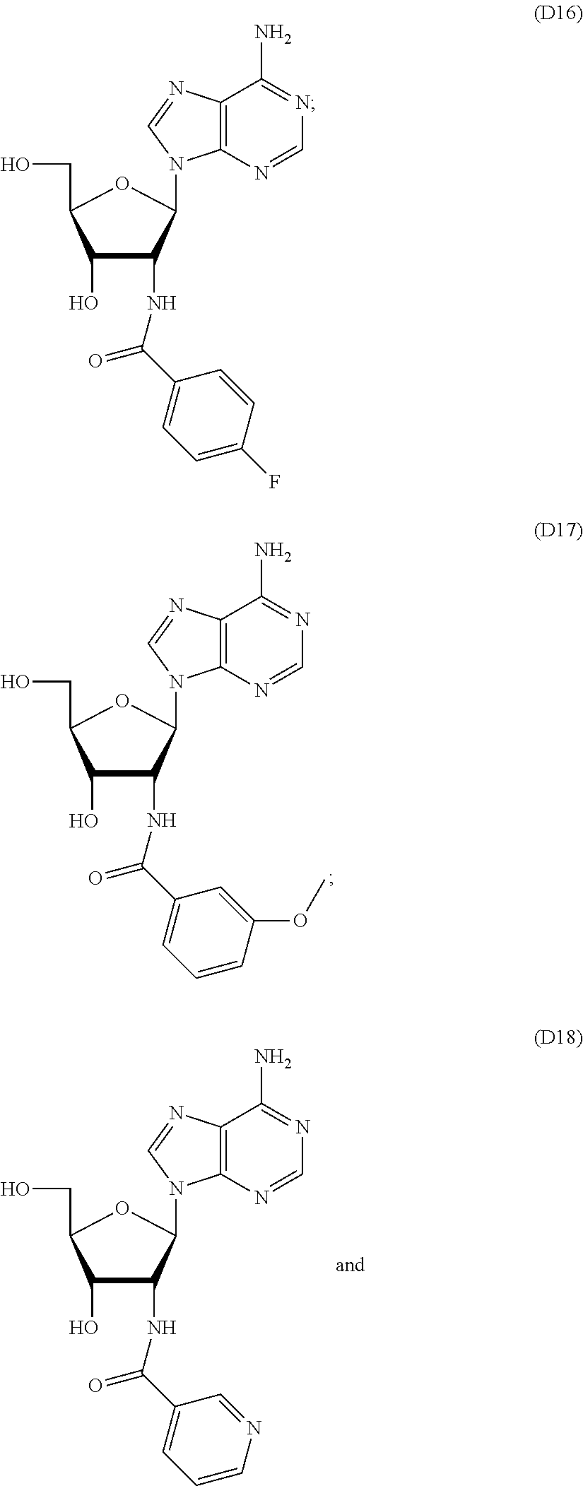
C1(O)C(NC(C2=CC=CC(OC)=C2)=O)C(N2C3=C(N=C2)C(N)=NC=N3)OC1CO.C1(O)C(NC(C2=CC=CN=C2)=O)C(N2C3=C(N=C2)C(N)=NC=N3)OC1CO.C1(O)C(NC(C2=CC=C(F)C=C2)=O)C(N2C3=C(N=C2)C(N)=NC=N3)OC1CO
